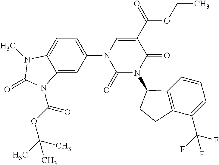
C1=C(N2C(=O)N(C3C4=C(C(C(F)(F)F)=CC=C4)CC3)C(=O)C(C(=O)OCC)=C2)C=C2C(=C1)N(C)C(=O)N2C(OC(C)(C)C)=O
